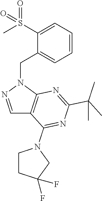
C1(CN2N=CC3=C2N=C(C(C)(C)C)N=C3N2CCC(F)(F)C2)=CC=CC=C1S(C)(=O)=O
